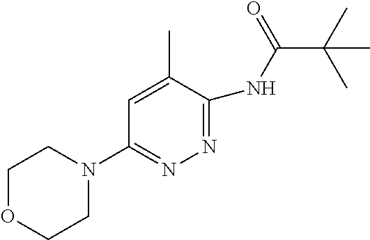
N1=C(NC(=O)C(C)(C)C)C(C)=CC(N2CCOCC2)=N1
